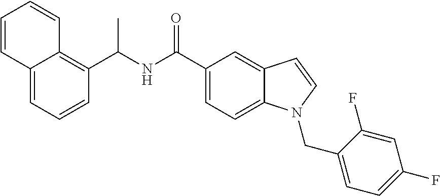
C1(C(NC(C2=CC=C3C(=C2)C=CN3CC2=CC=C(F)C=C2F)=O)C)=C2C(=CC=C1)C=CC=C2
